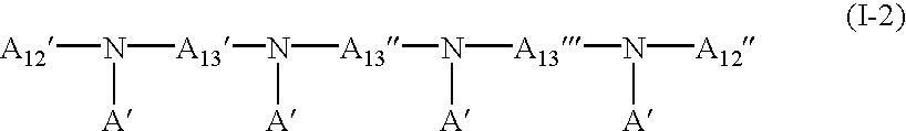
[A12]N([A])[A13]N([A13]N([A])[A13]N([A])[A12])[A]
